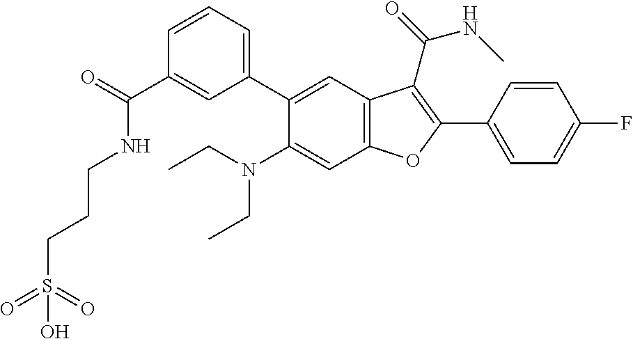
C1=CC=C(C2=CC3=C(C=C2N(CC)CC)OC(C2=CC=C(F)C=C2)=C3C(=O)NC)C=C1C(=O)NCCCS(=O)(=O)O
